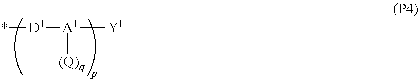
*[D1][A1]([Y1])[(Q)q]
